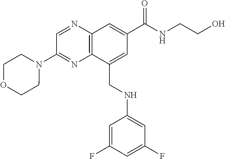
C12=C(N=CC(N3CCOCC3)=N1)C=C(C(NCCO)=O)C=C2CNC1=CC(F)=CC(F)=C1
